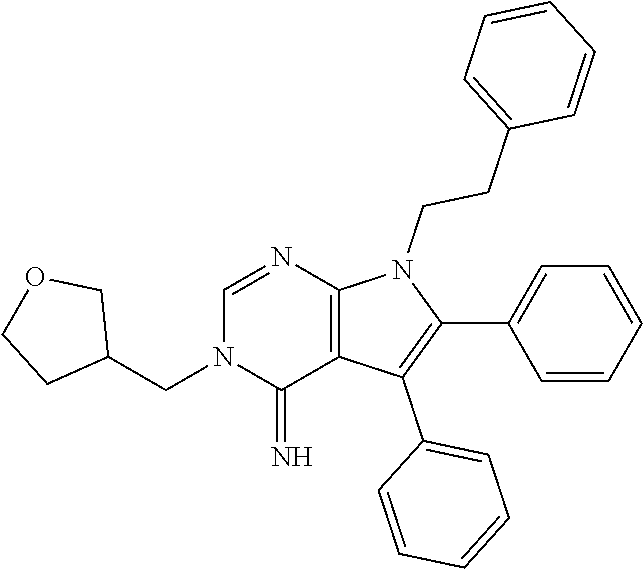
C(C1COCC1)N1C(=N)C2=C(N=C1)N(CCC1=CC=CC=C1)C(C1=CC=CC=C1)=C2C1=CC=CC=C1
